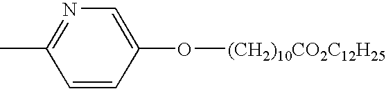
N1=C(C)C=CC(O[(CH2)10CO2C12H25])=C1
